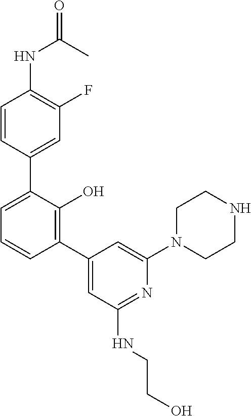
C1=CC(C2=CC=CC(C3=CC(NCCO)=NC(N4CCNCC4)=C3)=C2O)=CC(F)=C1NC(C)=O
